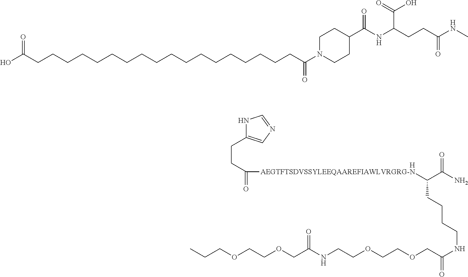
C(OCCOCC(NCCOCCOCC(NCCCCC([AEGTFTSDVSSYLEEQAAREFIAWLVRGRG-N]C(CCC1=CN=CN1)=O)C(N)=O)=O)=O)CC.[H].CNC(CCC(NC(C1CCN(C(=O)CCCCCCCCCCCCCCCCCCC(O)=O)CC1)=O)C(=O)O)=O
